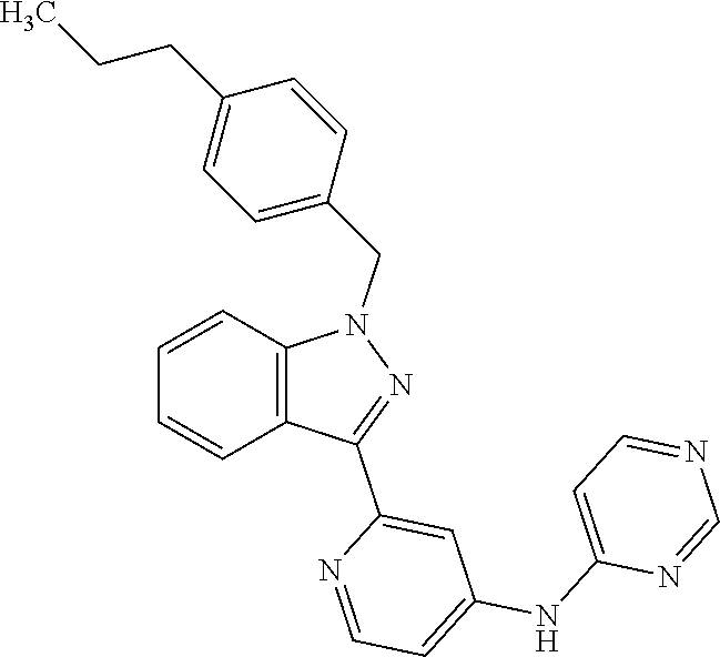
C1=CC2=C(C=C1)N(CC1=CC=C(CCC)C=C1)N=C2C1=CC(NC2=CC=NC=N2)=CC=N1
